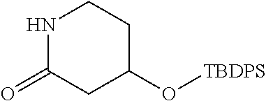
N1C(=O)CC(O[TBDPS])CC1
